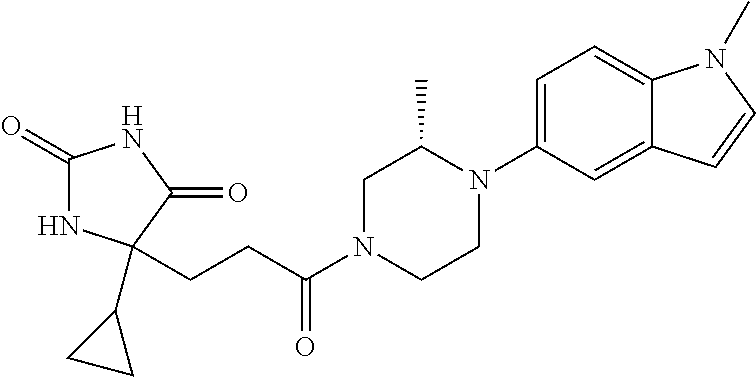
C1(=O)NC(C2CC2)(CCC(N2CCN(C3=CC=C4C(=C3)C=CN4C)C(C)C2)=O)C(=O)N1
